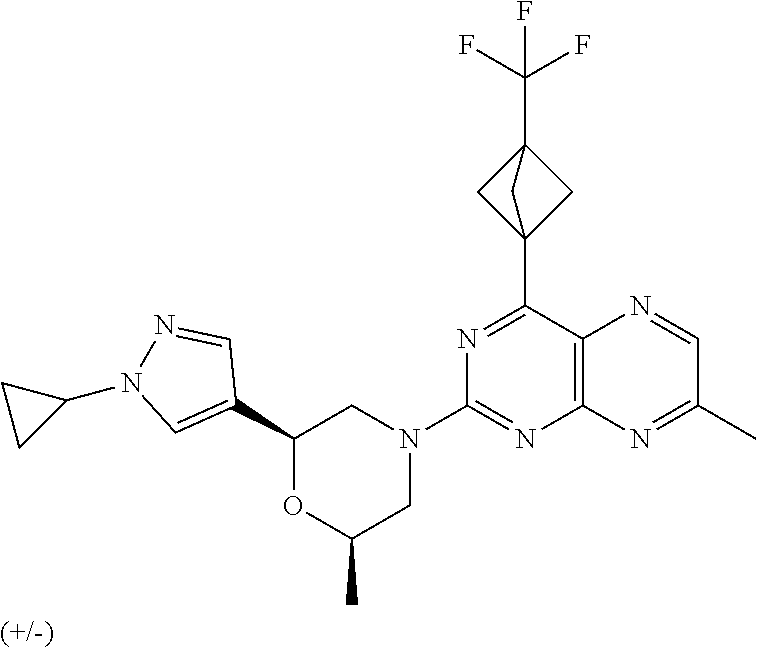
C1(C2=CN(C3CC3)N=C2)OC(C)CN(C2=NC3=C(C(C45CC(C(F)(F)F)(C4)C5)=N2)N=CC(C)=N3)C1
